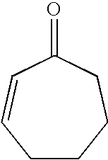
C1CCCC(=O)C=C1
